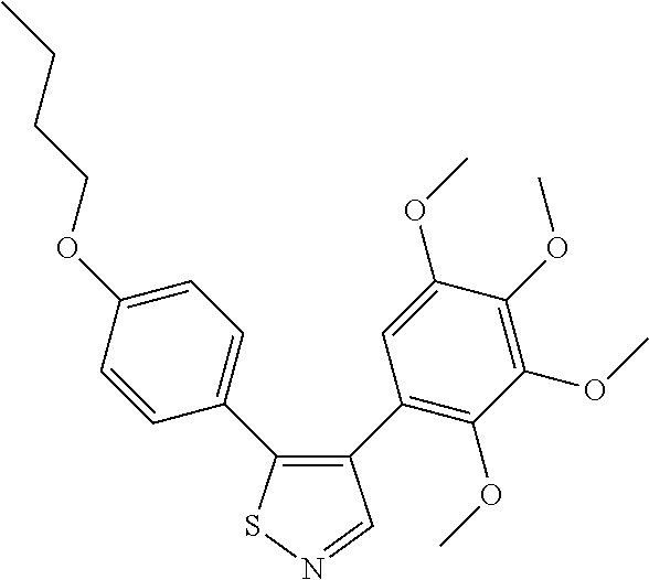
C1=CC(C2=C(C3=C(OC)C(OC)=C(OC)C(OC)=C3)C=NS2)=CC=C1OCCCC
